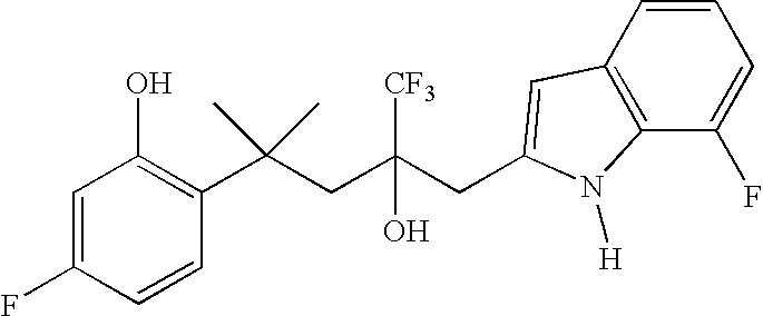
C1=CC(C(CC(CC2=CC3=C(C(F)=CC=C3)N2[H])([CF3])O)(C)C)=C(O)C=C1F
